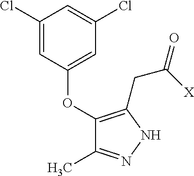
C1(OC2=CC(Cl)=CC(Cl)=C2)=C(CC(=O)[X])NN=C1C
